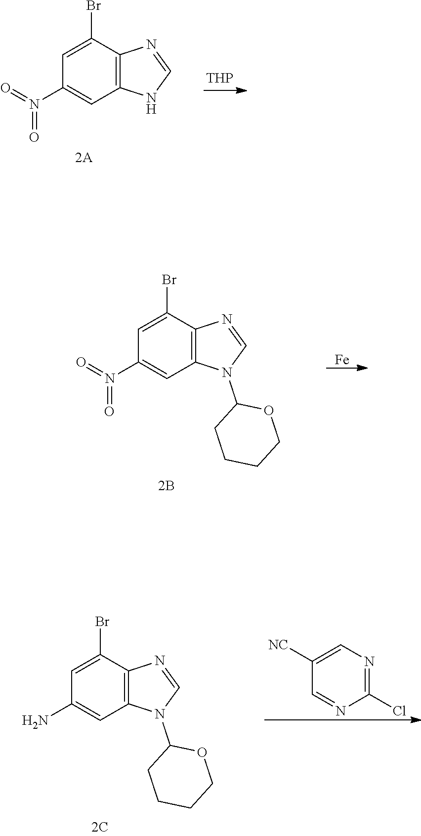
C1(Cl)=NC=C([NC])C=N1.C12=C(C(Br)=CC(N)=C1)N=CN2C1CCCCO1.C12=C(C(Br)=CC(N(=O)=O)=C1)N=CN2.[THP].C12=C(C(Br)=CC(N(=O)=O)=C1)N=CN2C1CCCCO1.[Fe]
